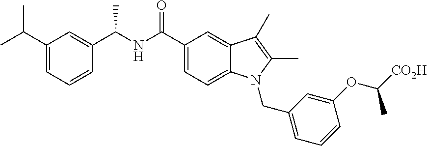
C1(C(C)C)=CC=CC(C(NC(C2=CC=C3C(=C2)C(C)=C(C)N3CC2=CC=CC(OC([CO2H])C)=C2)=O)C)=C1
